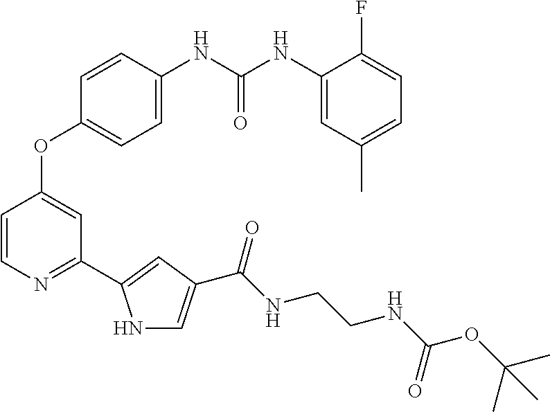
C1=C(NC(NC2=CC(C)=CC=C2F)=O)C=CC(OC2=CC(C3=CC(C(NCCNC(OC(C)(C)C)=O)=O)=CN3)=NC=C2)=C1
